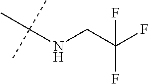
N(C(C)(C)C)CC(F)(F)F
